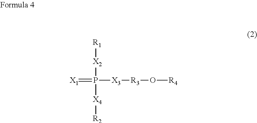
[R1][X2]P([X4][R2])([X3][R3]O[R4])=[X1]
